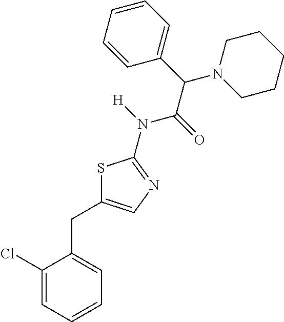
C1(Cl)=CC=CC=C1CC1=CN=C(N([H])C(=O)C(C2=CC=CC=C2)N2CCCCC2)S1
